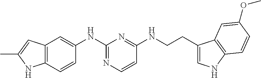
C12=C(C=CC(NC3=NC=CC(NCCC4=CNC5=C4C=C(OC)C=C5)=N3)=C1)NC(C)=C2
